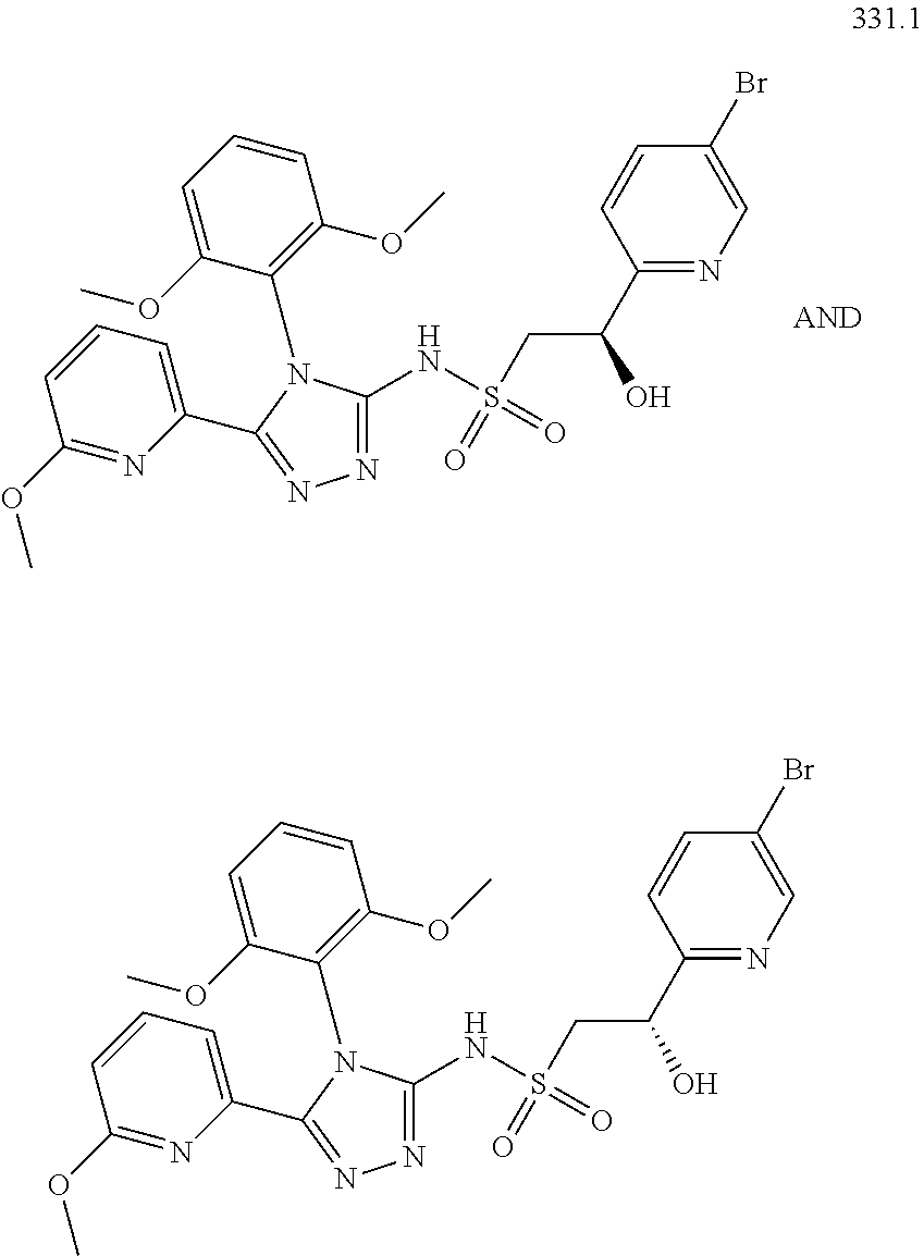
N(S(CC(O)C1=NC=C(Br)C=C1)(=O)=O)C1=NN=C(C2=CC=CC(OC)=N2)N1C1=C(OC)C=CC=C1OC.N(S(CC(O)C1=NC=C(Br)C=C1)(=O)=O)C1=NN=C(C2=CC=CC(OC)=N2)N1C1=C(OC)C=CC=C1OC
